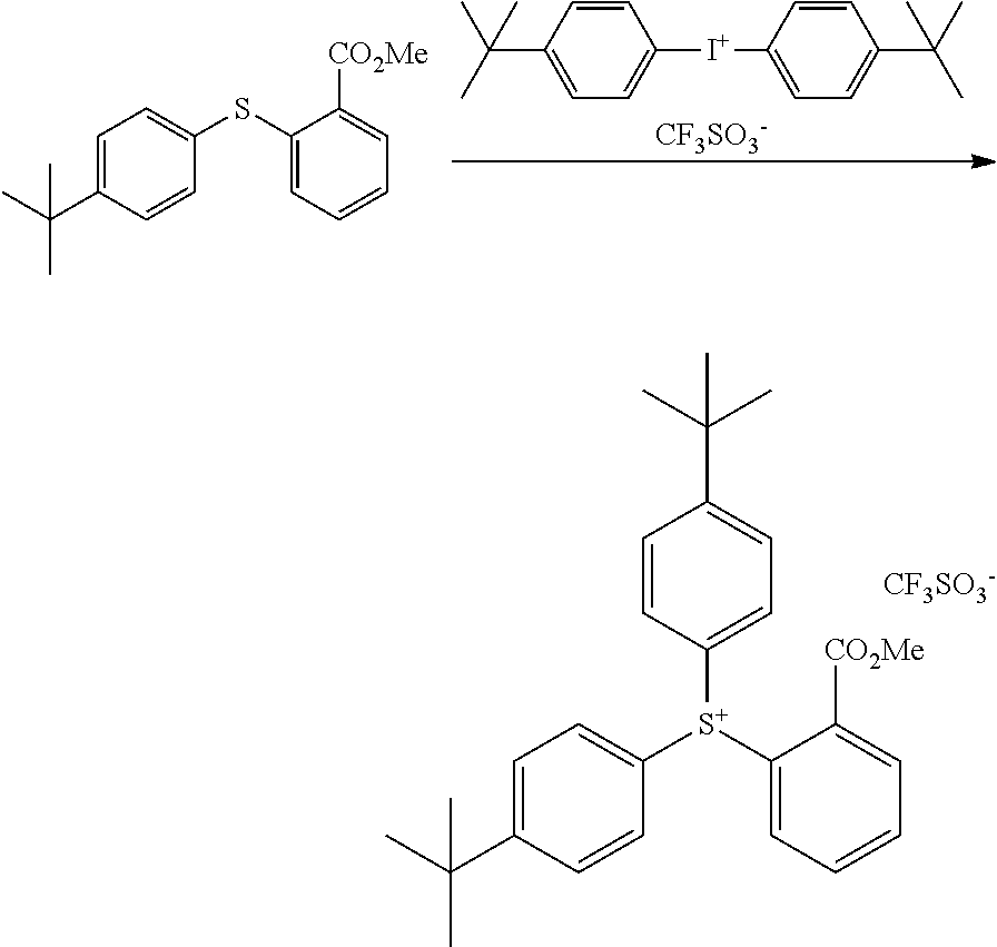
C1=C(C(C)(C)C)C=CC([S+](C2=CC=CC=C2[CO2Me])C2=CC=C(C(C)(C)C)C=C2)=C1.[CF3SO3-].C1=CC(C(C)(C)C)=CC=C1[I+]C1=CC=C(C(C)(C)C)C=C1.[CF3SO3-].C1=C(C(C)(C)C)C=CC(SC2=CC=CC=C2[CO2Me])=C1
